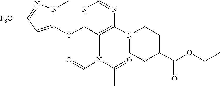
C1(OC2=NC=NC(N3CCC(C(OCC)=O)CC3)=C2N(C(=O)C)C(C)=O)=CC([F3C])=NN1C
